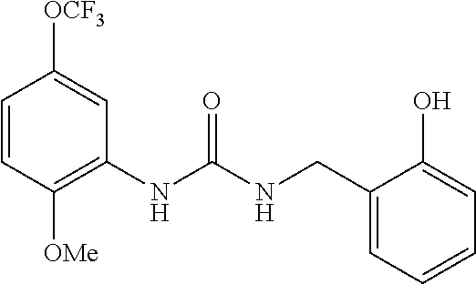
C1=CC([OMe])=C(NC(NCC2=CC=CC=C2O)=O)C=C1[OCF3]
